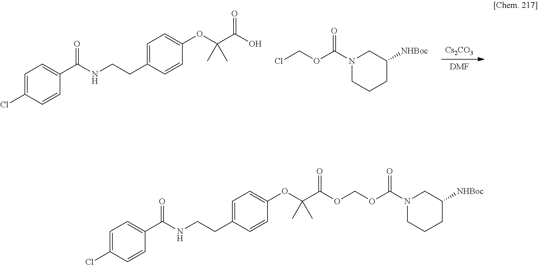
[Cs2CO3].[DMF].C1=C(Cl)C=CC(C(NCCC2=CC=C(OC(C(O)=O)(C)C)C=C2)=O)=C1.ClCOC(N1CC([NHBoc])CCC1)=O.C1=C(Cl)C=CC(C(NCCC2=CC=C(OC(C(=O)OCOC(=O)N3CC([NHBoc])CCC3)(C)C)C=C2)=O)=C1
